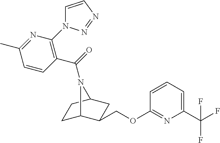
C1C2C(COC3=NC(C(F)(F)F)=CC=C3)CC(C1)N2C(=O)C1=C(N2C=CN=N2)N=C(C)C=C1
